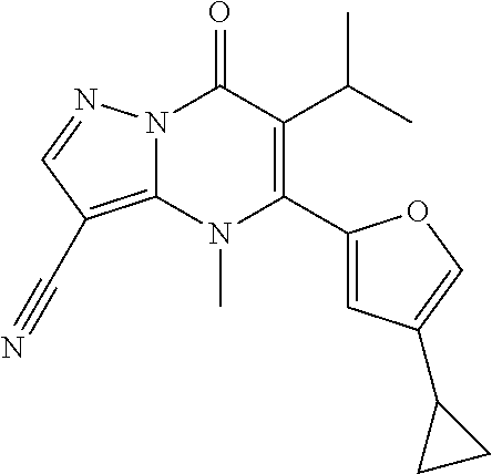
N12C(=C(C#N)C=N1)N(C)C(C1=CC(C3CC3)=CO1)=C(C(C)C)C2=O
